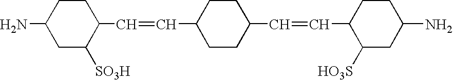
NC1CC([SO3H])C(C=CC2CCC(C=CC3C([HO3S])CC(N)CC3)CC2)CC1
